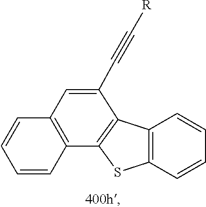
C12=C(C=CC=C1)SC1=C2C(C#C[R])=CC2=C1C=CC=C2
